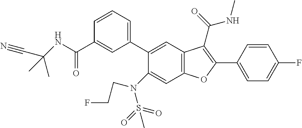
C1=CC=C(C2=CC3=C(C=C2N(S(=O)(=O)C)CCF)OC(C2=CC=C(F)C=C2)=C3C(NC)=O)C=C1C(NC(C)(C#N)C)=O
